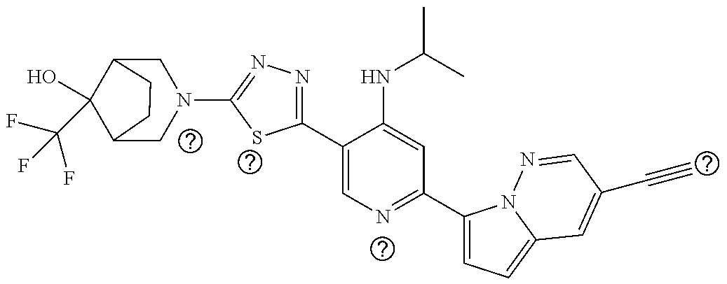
N1(C2=NN=C(C3=CN=C(C4=CC=C5N4N=CC(C#C)=C5)C=C3NC(C)C)S2)CC2C(C(F)(F)F)(O)C(C1)CC2
